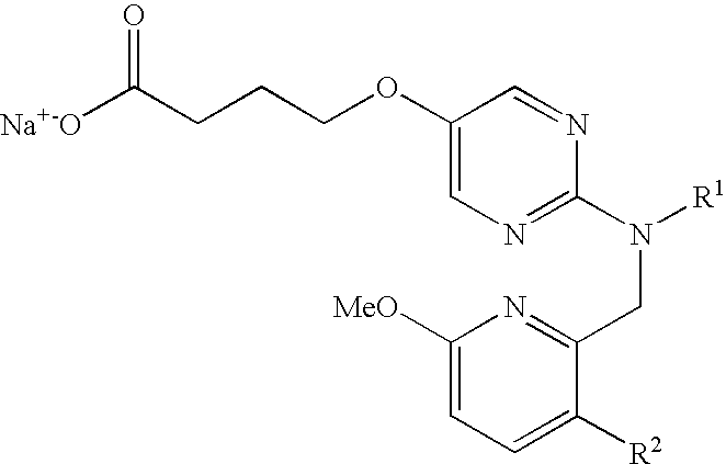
[Na+-O]C(CCCOC1=CN=C(N([R1])CC2=NC([MeO])=CC=C2[R2])N=C1)=O
